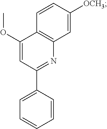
C1=C([OCH3])C=CC2=C1N=C(C1=CC=CC=C1)C=C2OC
